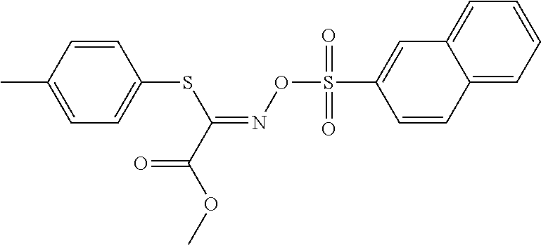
C1=C(C)C=CC(SC(=NOS(C2=CC3=CC=CC=C3C=C2)(=O)=O)C(OC)=O)=C1
